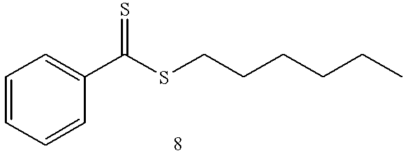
C1=CC=CC(C(SCCCCCC)=S)=C1
